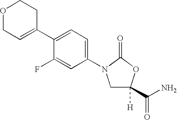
C1(C2=CC=C(N3CC([H])(C(N)=O)OC3=O)C=C2F)=CCOCC1
